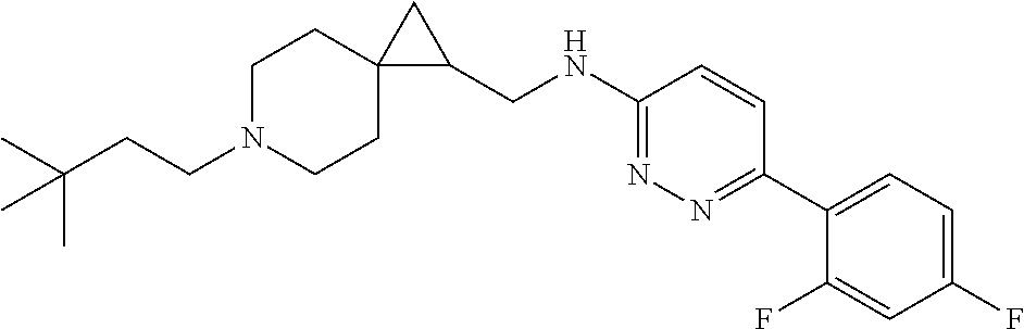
C(N1CCC2(CC1)C(CNC1=NN=C(C3=CC=C(F)C=C3F)C=C1)C2)CC(C)(C)C
